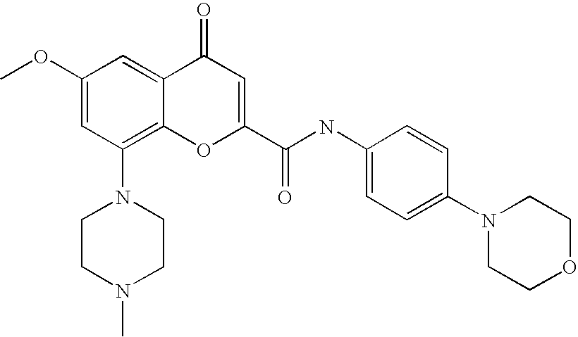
N1(C2=C3C(=CC(OC)=C2)C(=O)C=C(C(NC2=CC=C(N4CCOCC4)C=C2)=O)O3)CCN(C)CC1
